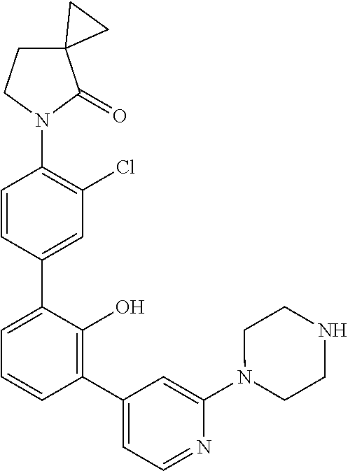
C1(N2C(=O)C3(CC2)CC3)=C(Cl)C=C(C2=CC=CC(C3=CC=NC(N4CCNCC4)=C3)=C2O)C=C1
